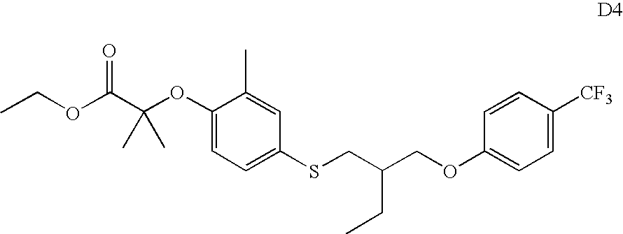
C(C(OC1=CC=C(SCC(COC2=CC=C([CF3])C=C2)CC)C=C1C)(C)C)(OCC)=O
